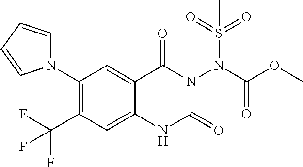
C1(N2C=CC=C2)=C(C(F)(F)F)C=C2C(=C1)C(=O)N(N(C(OC)=O)S(=O)(=O)C)C(=O)N2
